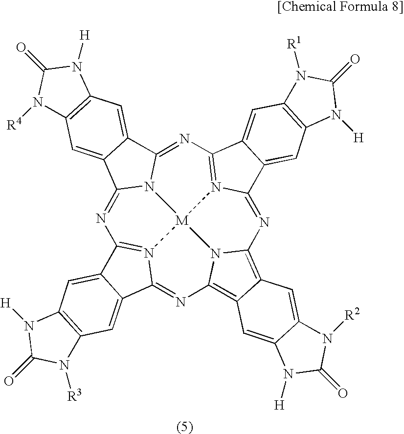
N1=C2N3C(=NC4=N5C(=NC6=C7C(=C8N6[M]35N3=C1C1=CC5=C(C=C1C3=N8)N([R3])C(=O)N5[H])C=C1C(=C7)N([R2])C(=O)N1[H])C1=CC3=C(C=C41)N([R1])C(=O)N3[H])C1=CC3=C(C=C21)N([R4])C(=O)N3[H]
